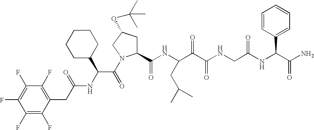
C1(F)=C(F)C(CC(NC(C(=O)N2C(C(NC(C(C(NCC(NC(C(N)=O)C3=CC=CC=C3)=O)=O)=O)CC(C)C)=O)CC(OC(C)(C)C)C2)C2CCCCC2)=O)=C(F)C(F)=C1F
